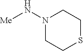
S1CCN(N[Me])CC1
